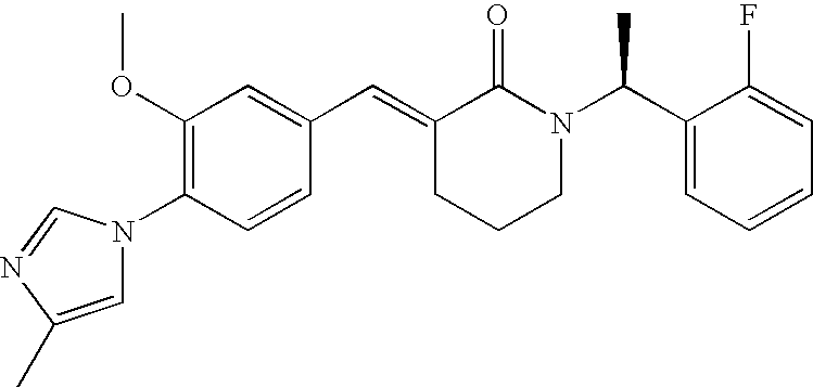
C1=CC(N2C=C(C)N=C2)=C(OC)C=C1C=C1CCCN(C(C2=CC=CC=C2F)C)C1=O
